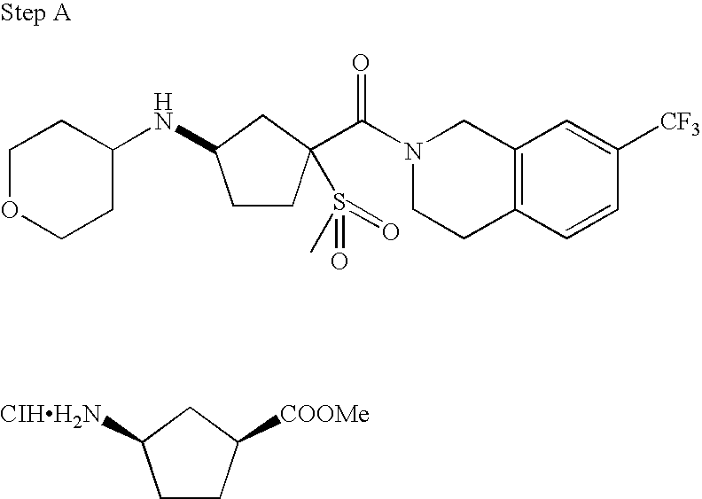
C1OCCC(NC2CCC(C(N3CCC4=C(C3)C=C([CF3])C=C4)=O)(S(C)(=O)=O)C2)C1.[CIHH2N]C1CCC([COOMe])C1
